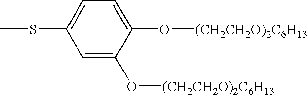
C1=C(O[(CH2CH2O)2C6H13])C(O[(CH2CH2O)2C6H13])=CC=C1SC
